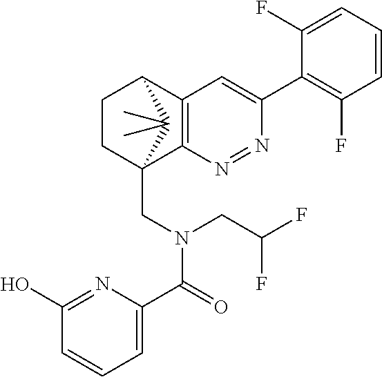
N1=NC2=C(C=C1C1=C(F)C=CC=C1F)C1CCC2(CN(C(=O)C2=CC=CC(O)=N2)CC(F)F)C1(C)C
